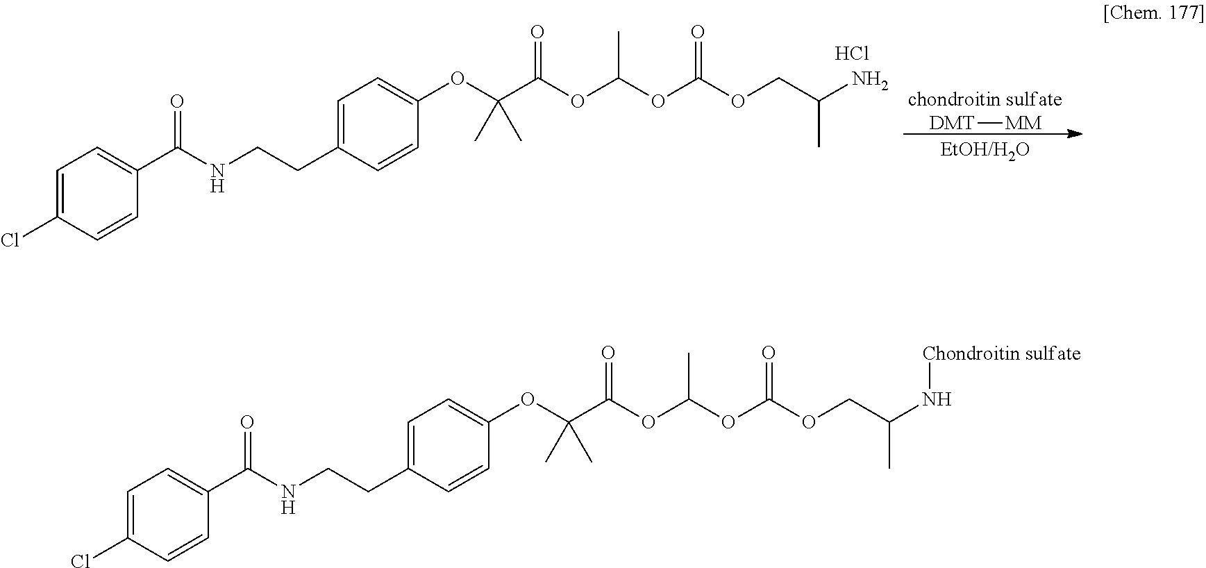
[DMT][MM].O(C(OC(OCC(N)C)=O)C)C(C(C)(C)OC1=CC=C(CCNC(C2=CC=C(Cl)C=C2)=O)C=C1)=O.Cl.O(C(OC(OCC(N[Chondroitin sulfate])C)=O)C)C(C(C)(C)OC1=CC=C(CCNC(C2=CC=C(Cl)C=C2)=O)C=C1)=O
